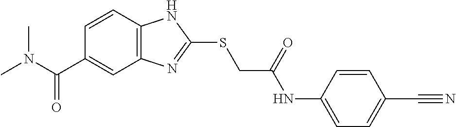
C12=C(C=CC(C(N(C)C)=O)=C1)NC(SCC(NC1=CC=C(C#N)C=C1)=O)=N2
